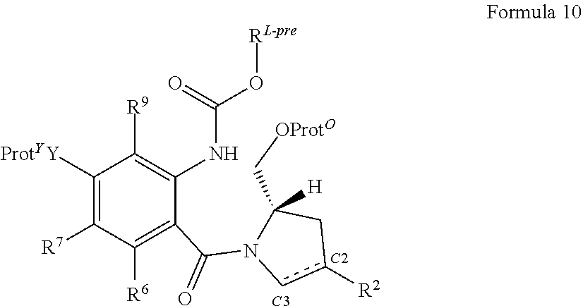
C1([ProtYY])=C([R7])C([R6])=C(C(N2C(C[OProtO])([H])Cc([R2])c2)=O)C(NC(O[RL-pre])=O)=C1[R9].[C2].[C3]
